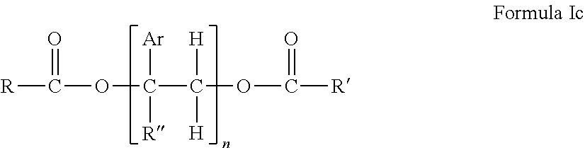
O(C(C(OC([R])=O)([H])[H])([Ar])[R])C([R])=O
